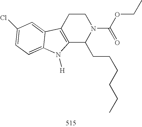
C12=C(CCN(C(OCC)=O)C1CCCCCC)C1=CC(Cl)=CC=C1N2[H]
